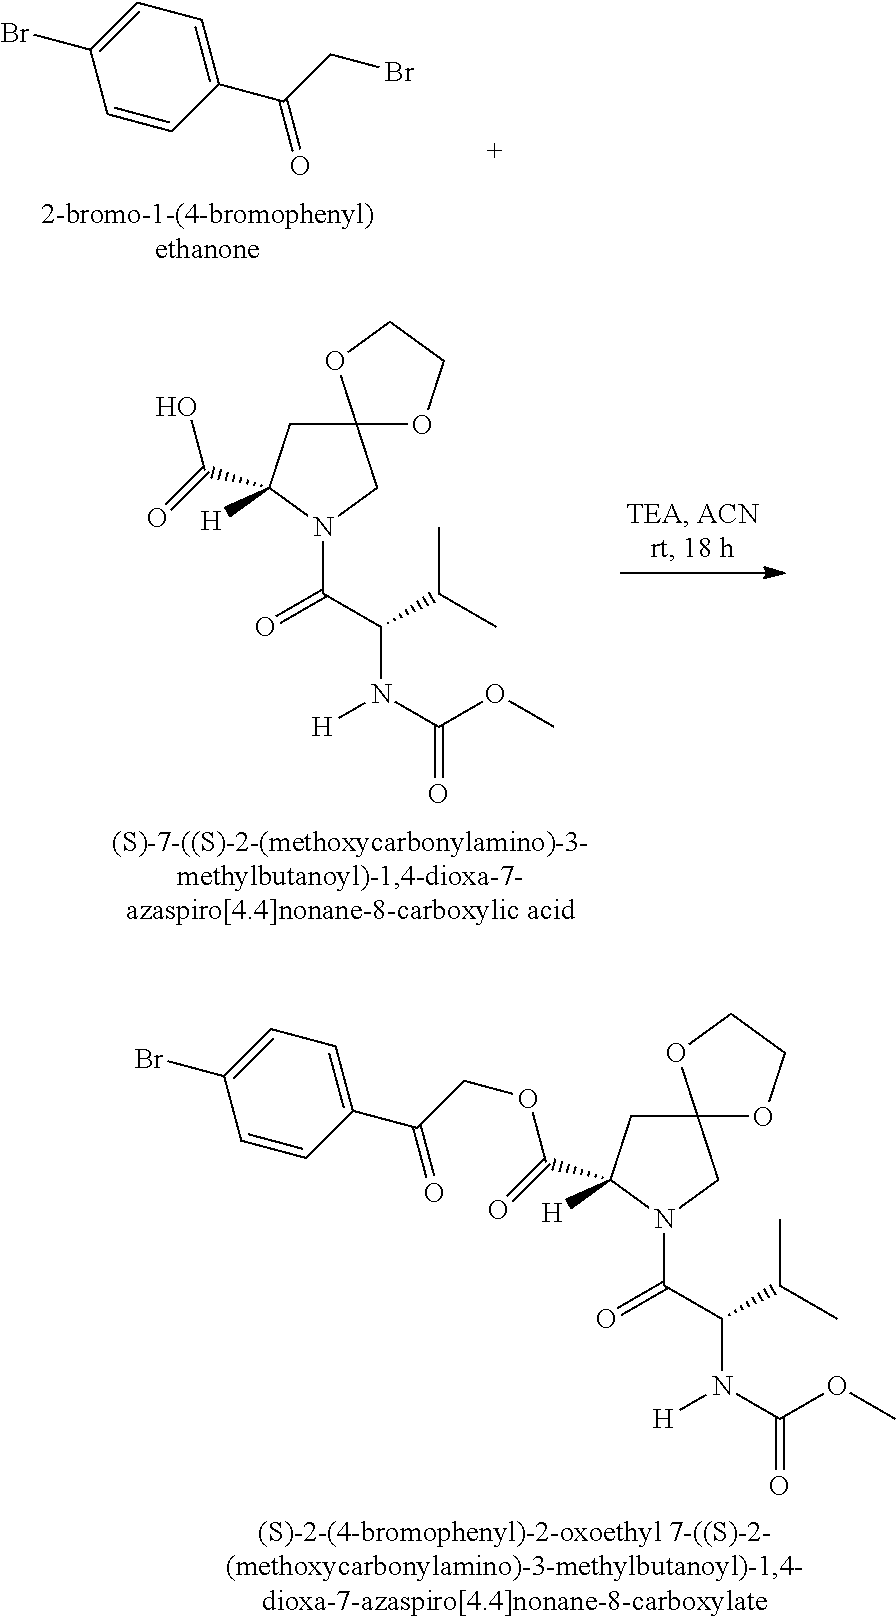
C(C(C1=CC=C(Br)C=C1)=O)Br.C12(CC(C(=O)OCC(C3=CC=C(Br)C=C3)=O)([H])N(C(C(C(C)C)N(C(OC)=O)[H])=O)C1)OCCO2.C12(CC([H])(C(=O)O)N(C(C(C(C)C)N(C(OC)=O)[H])=O)C1)OCCO2
